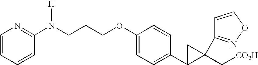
C1(N(CCCOC2=CC=C(C3C(C[CO2H])(C4=NOC=C4)C3)C=C2)[H])=NC=CC=C1
